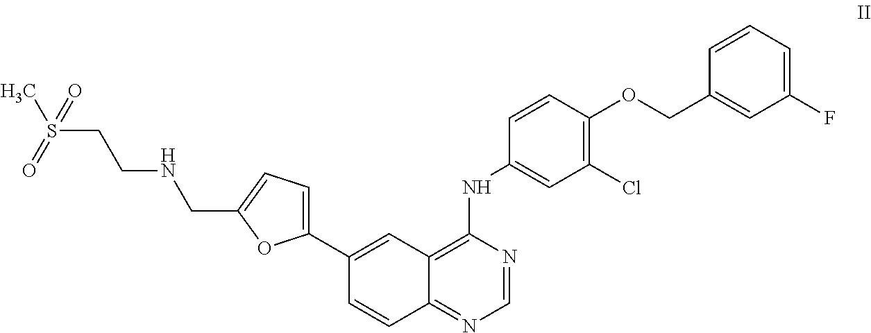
C1(C2=CC=C(CNCCS(=O)(C)=O)O2)=CC2=C(NC3=CC(Cl)=C(OCC4=CC(F)=CC=C4)C=C3)N=CN=C2C=C1
